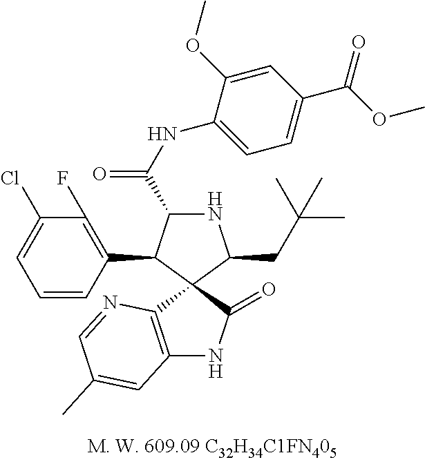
N1C(C(NC2=CC=C(C(=O)OC)C=C2OC)=O)C(C2=C(F)C(Cl)=CC=C2)C2(C1CC(C)(C)C)C1=C(NC2=O)C=C(C)C=N1
